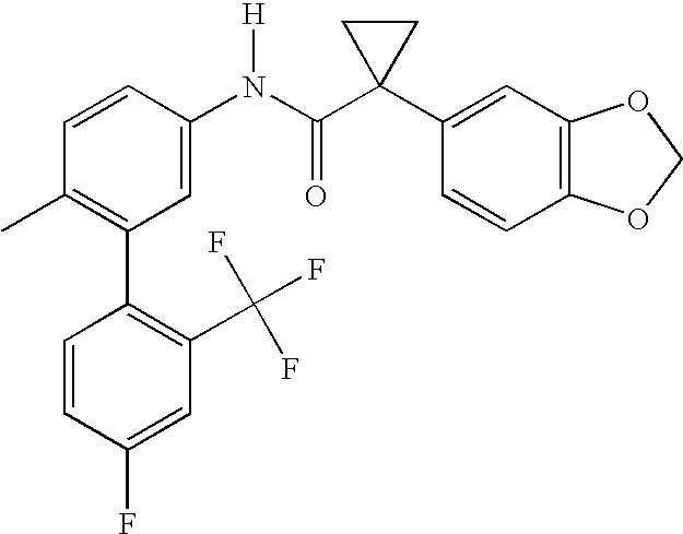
C1=CC(N(C(C2(C3=CC4=C(C=C3)OCO4)CC2)=O)[H])=CC(C2=C(C(F)(F)F)C=C(F)C=C2)=C1C
